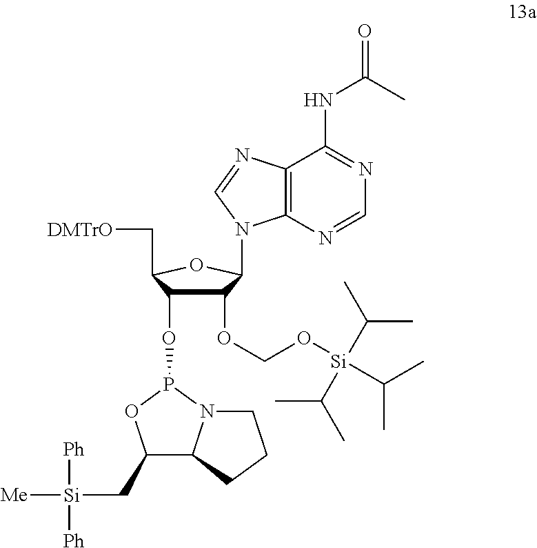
C1(OCO[Si](C(C)C)(C(C)C)C(C)C)C(OP2N3C(C(C[Si]([Ph])([Ph])[Me])O2)CCC3)C(C[DMTrO])OC1N1C2=C(C(NC(C)=O)=NC=N2)N=C1
